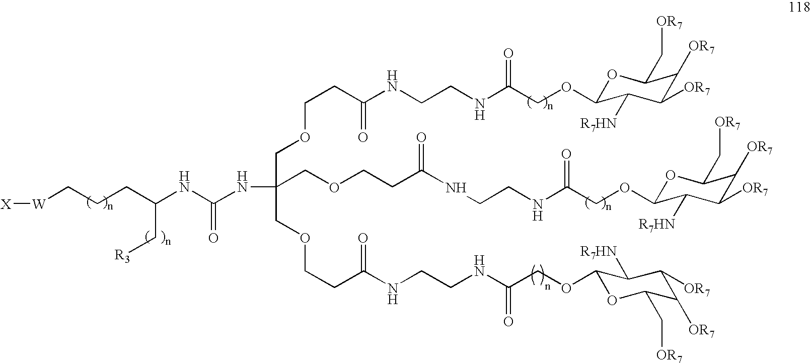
C(NC(=O)NC(COCCC(NCCNC(COC1OC(C[OR7])C([OR7])C([OR7])C1[R7HN])=O)=O)(COCCC(NCCNC(COC1OC(C[OR7])C([OR7])C([OR7])C1[R7HN])=O)=O)COCCC(NCCNC(COC1OC(C[OR7])C([OR7])C([OR7])C1[R7HN])=O)=O)(CCC[W][X])C[R3]
